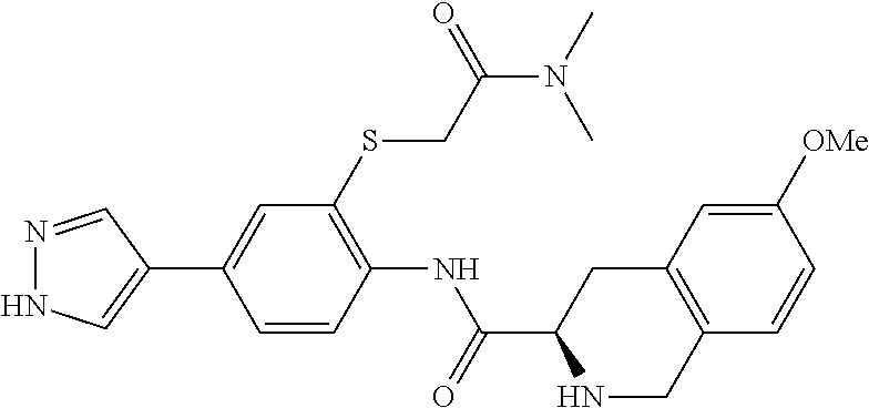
N1=CC(C2=CC(SCC(N(C)C)=O)=C(NC(=O)C3NCC4=C(C3)C=C([OMe])C=C4)C=C2)=CN1
